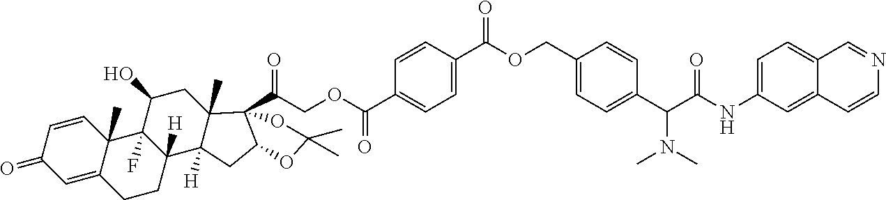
C1=CC2(C)C(=CC1=O)CCC1([H])C2(F)C(O)CC2(C)C1([H])CC1C2(C(=O)COC(C2=CC=C(C(OCC3=CC=C(C(C(NC4=CC=C5C(=C4)C=CN=C5)=O)N(C)C)C=C3)=O)C=C2)=O)OC(C)(C)O1
